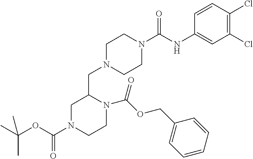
C1(Cl)=C(Cl)C=CC(NC(N2CCN(CC3CN(C(OC(C)(C)C)=O)CCN3C(OCC3=CC=CC=C3)=O)CC2)=O)=C1
